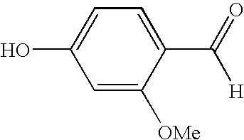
C1=C([OMe])C(C(=O)[H])=CC=C1O
